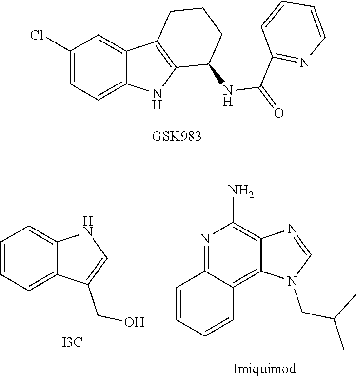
C1(Cl)=CC=C2C(=C1)C1=C(N2)C(NC(C2=NC=CC=C2)=O)CCC1.C1=CC=C2C(=C1)NC=C2CO.[I3C].N1=C2C(=C3C(=C1N)N=CN3CC(C)C)C=CC=C2
